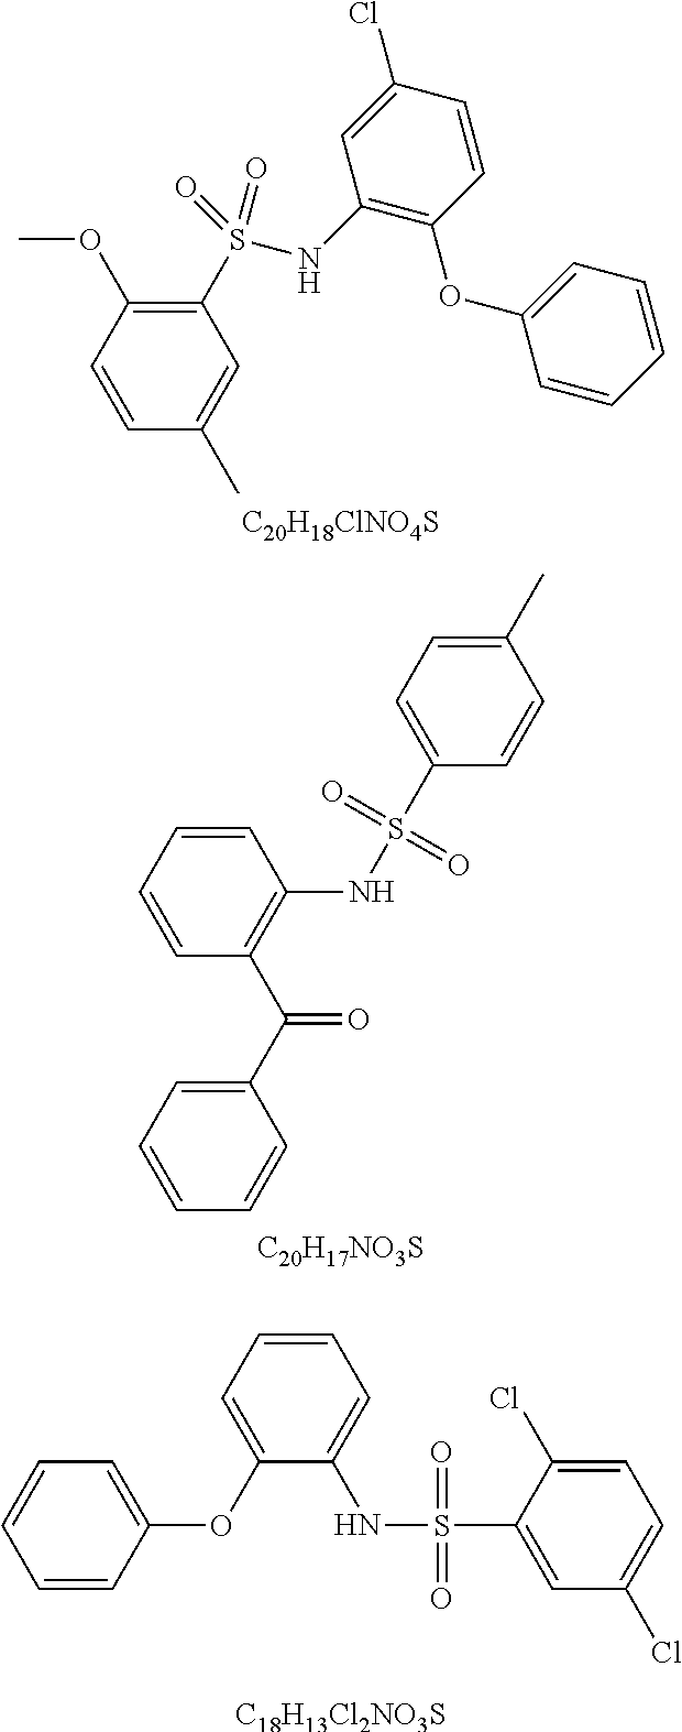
C1=CC(C)=CC(S(NC2=C(OC3=CC=CC=C3)C=CC(Cl)=C2)(=O)=O)=C1OC.[C20H18ClNO4S].C1=CC=CC(C(C2=CC=CC=C2)=O)=C1NS(C1=CC=C(C)C=C1)(=O)=O.[C20H17NO3S].C1=CC(OC2=CC=CC=C2NS(C2=CC(Cl)=CC=C2Cl)(=O)=O)=CC=C1.[C18H13Cl2NO3S]
